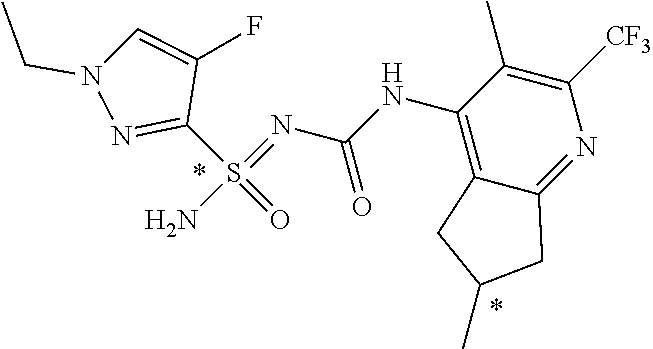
C1(S(=O)(=NC(NC2=C3C(=NC([CF3])=C2C)CC(C)C3)=O)N)=NN(CC)C=C1F
